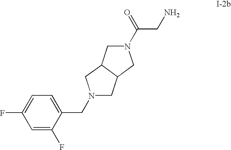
C1C2C(CN1CC1=CC=C(F)C=C1F)CN(C(CN)=O)C2
